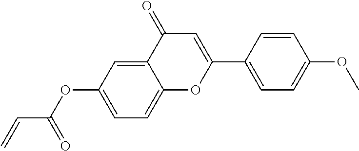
C1=C2C(=CC=C1OC(C=C)=O)OC(C1=CC=C(OC)C=C1)=CC2=O
